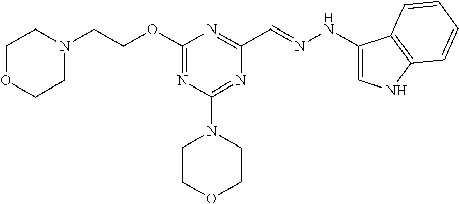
N1(CCOC2=NC(N3CCOCC3)=NC(C=NNC3=CNC4=C3C=CC=C4)=N2)CCOCC1
